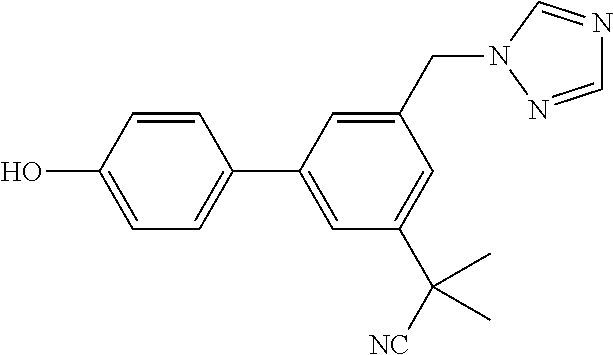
C1(C2=CC=C(O)C=C2)=CC(C([NC])(C)C)=CC(CN2N=CN=C2)=C1
